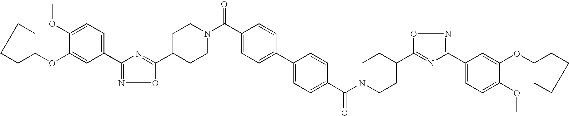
C1CC(OC2=CC(C3=NOC(C4CCN(C(C5=CC=C(C6=CC=C(C(N7CCC(C8=NC(C9=CC=C(OC)C(OC%10CCCC%10)=C9)=NO8)CC7)=O)C=C6)C=C5)=O)CC4)=N3)=CC=C2OC)CC1
